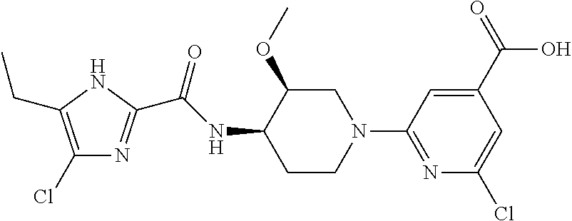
C1(Cl)=C(CC)NC(C(NC2CCN(C3=NC(Cl)=CC(C(O)=O)=C3)CC2OC)=O)=N1
